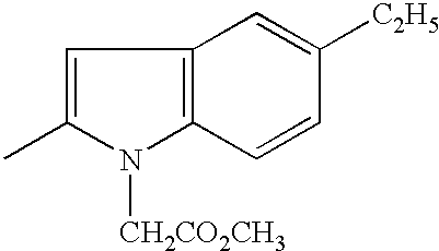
C1=C(C)N([CH2CO2CH3])C2=C1C=C([C2H5])C=C2
